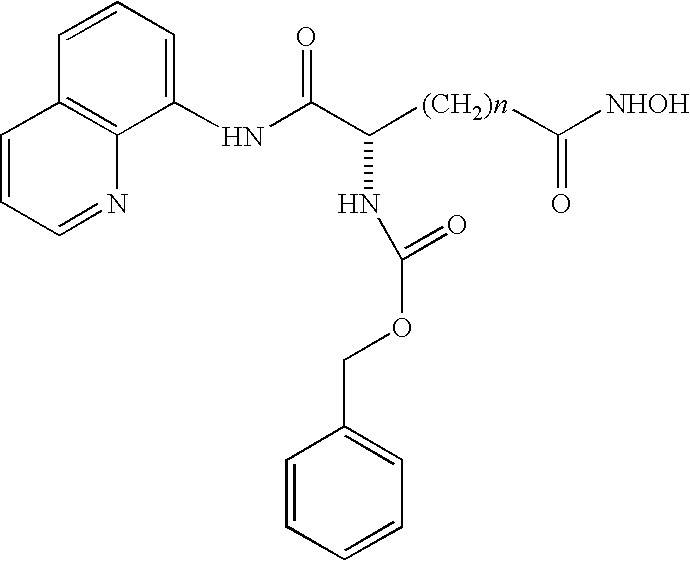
N(C(C([(CH2)n]C([NHOH])=O)NC(=O)OCC1=CC=CC=C1)=O)C1=CC=CC2=C1N=CC=C2
